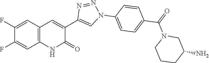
C12=C(C=C(F)C(F)=C1)C=C(C1=CN(C3=CC=C(C(=O)N4CCCC(N)C4)C=C3)N=N1)C(=O)N2
